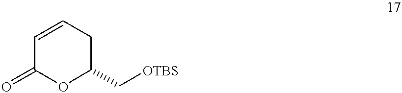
C1=CCC(C[OTBS])OC1=O
